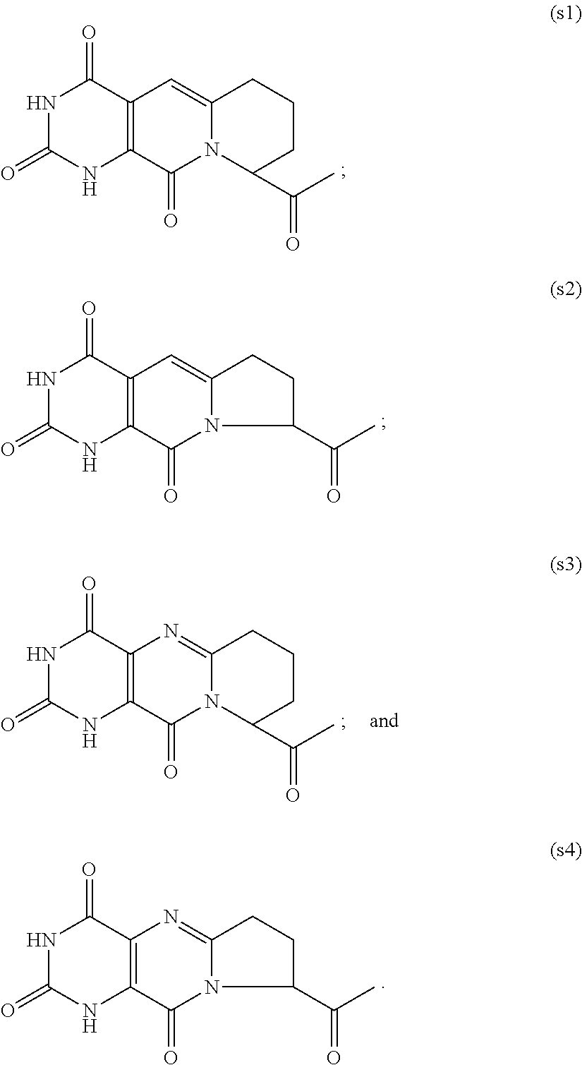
N1C(=O)NC2=C(C1=O)C=C1N(C2=O)C(C(C)=O)CCC1.N1C(=O)NC2=C(C1=O)C=C1N(C2=O)C(C(C)=O)CC1.N1C(=O)NC2=C(C1=O)N=C1N(C2=O)C(C(C)=O)CCC1.N1C(=O)NC2=C(C1=O)N=C1N(C2=O)C(C(C)=O)CC1
